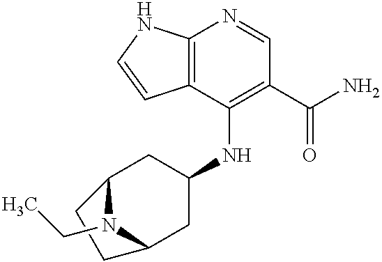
C12=C(C(NC3CC4N(CC)C(C3)CC4)=C(C(N)=O)C=N1)C=CN2
